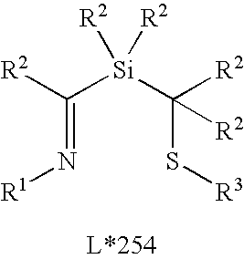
C(=N[R1])([Si](C(S[R3])([R2])[R2])([R2])[R2])[R2]
